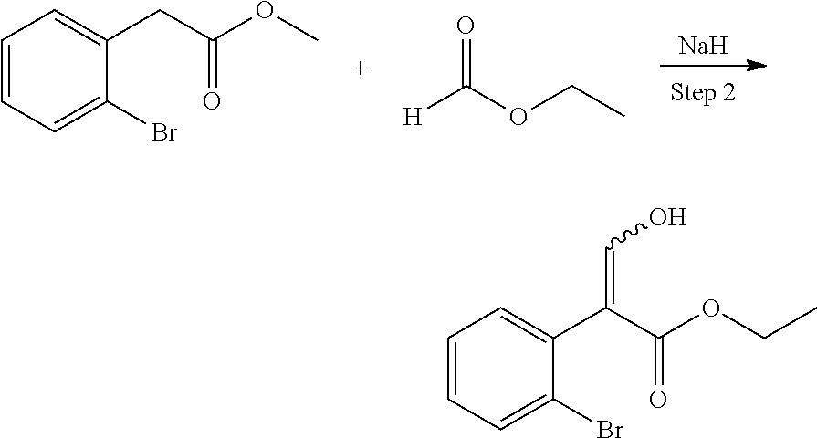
[Na].C1=CC=C(Br)C(CC(OC)=O)=C1.[H]C(OCC)=O.C1=CC=C(Br)C(C(C(OCC)=O)=CO)=C1
